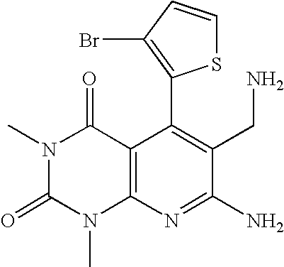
C1(C2=C(Br)C=CS2)=C(CN)C(N)=NC2=C1C(=O)N(C)C(=O)N2C
